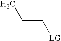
CCC[LG]
